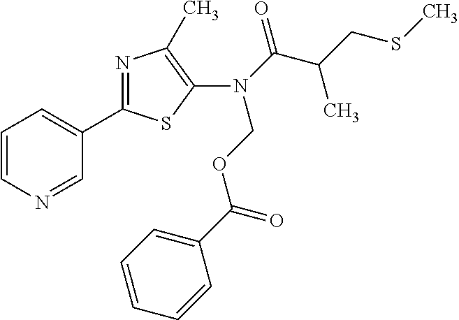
N1=CC(C2=NC(C)=C(N(C(C(CSC)C)=O)COC(=O)C3=CC=CC=C3)S2)=CC=C1
